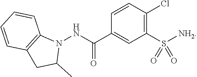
C1(S([NH2])(=O)=O)=C(Cl)C=CC(C(NN2C3=C(CC2C)C=CC=C3)=O)=C1
